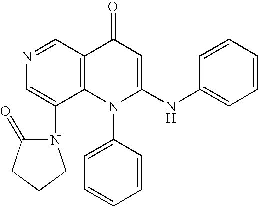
N1=CC2=C(C(N3C(=O)CCC3)=C1)N(C1=CC=CC=C1)C(NC1=CC=CC=C1)=CC2=O
